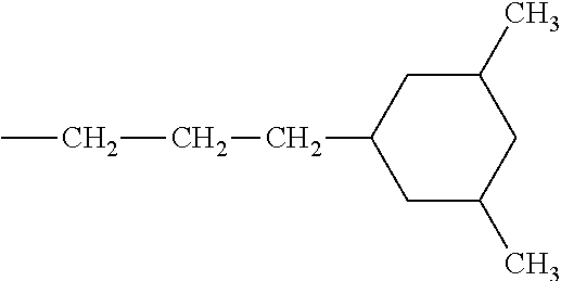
C(CCC1CC(C)CC(C)C1)C
